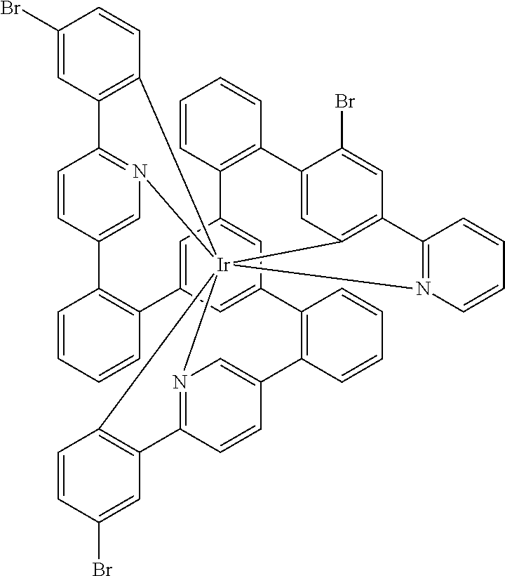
N12=C3C=CC(=C1)C1=C(C=CC=C1)C1=CC4=CC(=C1)C1=C(C=CC=C1)C1=CC5=C(C=C1Br)C1=N([Ir]256(N2=C(C=CC(=C2)C2=C4C=CC=C2)C2=C6C=CC(Br)=C2)C2=C3C=C(Br)C=C2)C=CC=C1
